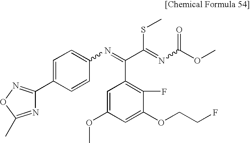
N1=C(C)ON=C1C1=CC=C(N=C(C(=NC(OC)=O)SC)C2=C(F)C(OCCF)=CC(OC)=C2)C=C1
